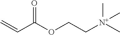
C(C(OCC[N+](C)(C)C)=O)=C
